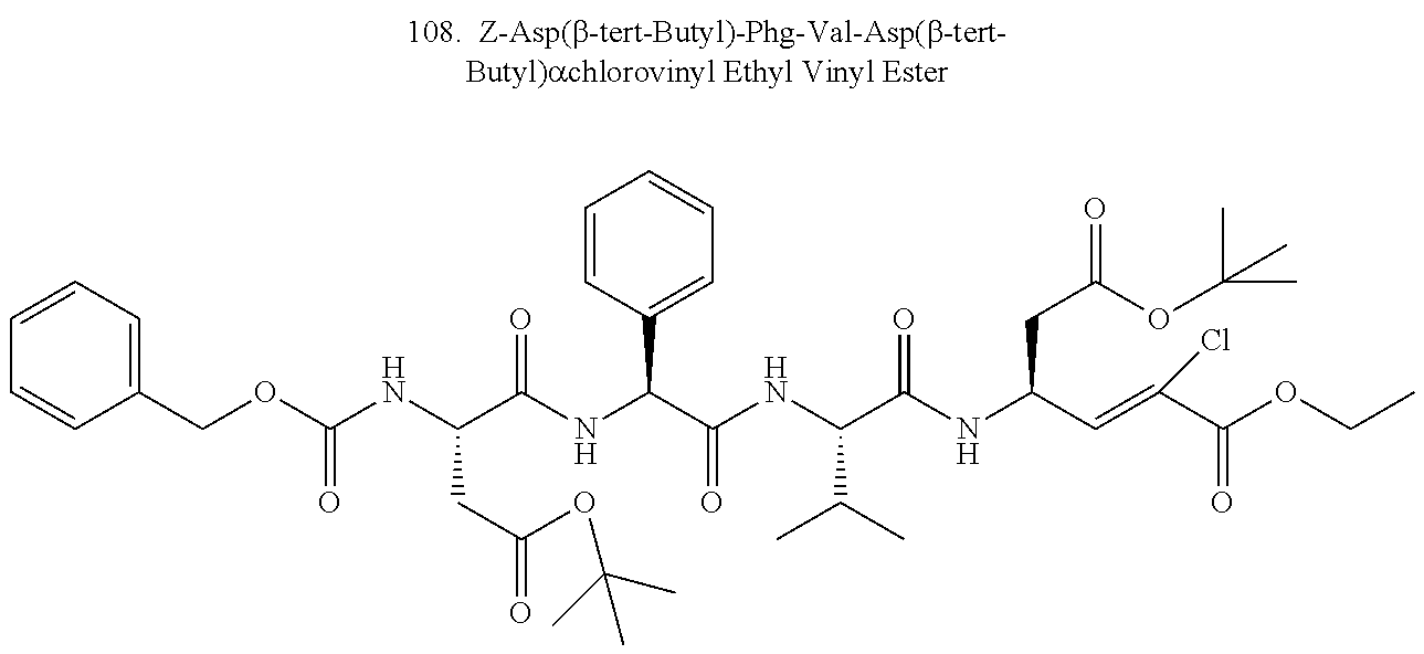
C1=CC=C(COC(NC(C(NC(C(NC(C(NC(C=C(C(OCC)=O)Cl)CC(=O)OC(C)(C)C)=O)C(C)C)=O)C2=CC=CC=C2)=O)CC(=O)OC(C)(C)C)=O)C=C1
